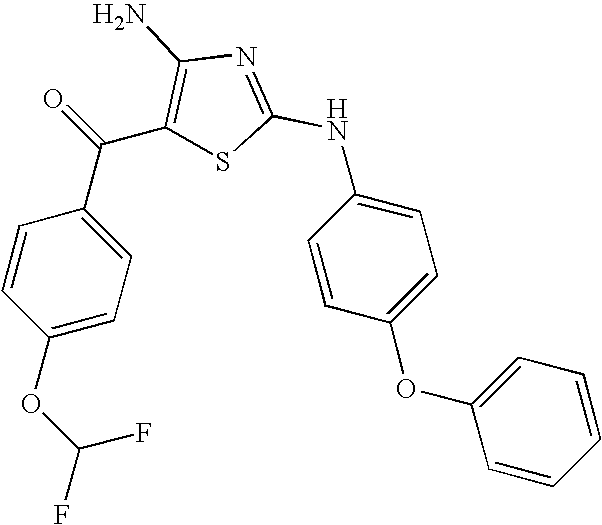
C(C1=C(N)N=C(NC2=CC=C(OC3=CC=CC=C3)C=C2)S1)(C1=CC=C(OC(F)F)C=C1)=O
